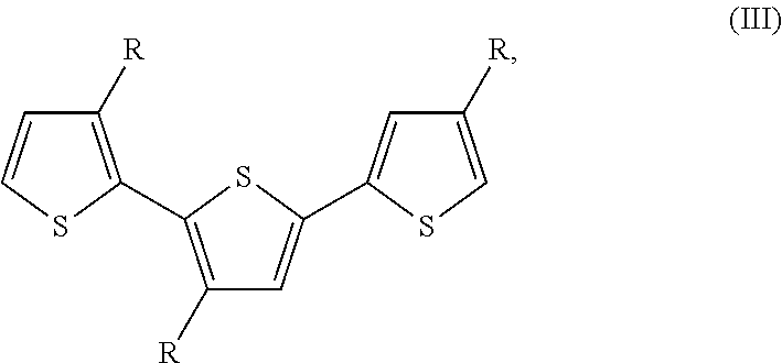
C1([R])=C(C2=C([R])C=C(C3=CC([R])=CS3)S2)SC=C1
